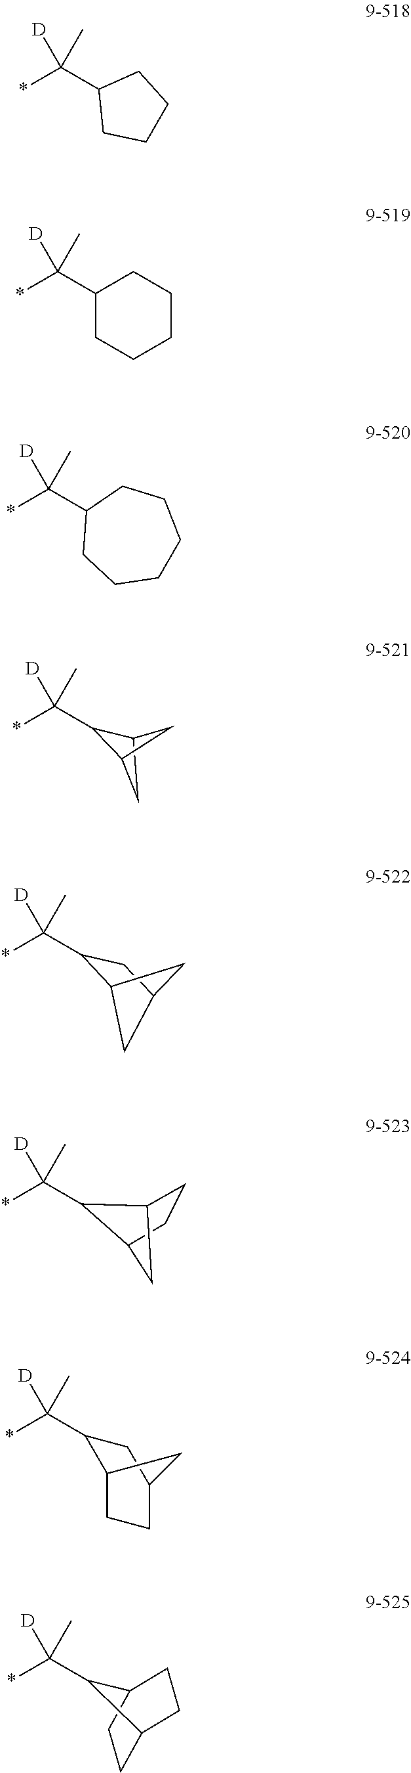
[D]C(*)(C1C2CC1C2)C.[D]C(*)(C1C2CC(C1)C2)C.[D]C(*)(C1C2CCC1C2)C.[D]C(*)(C1C2CCC(C1)C2)C.[D]C(*)(C1C2CCC1CC2)C.[D]C(C1CCCC1)(*)C.[D]C(C1CCCCC1)(*)C.[D]C(C1CCCCCC1)(*)C
